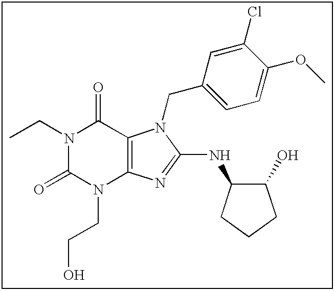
N1(CC)C(=O)N(CCO)C2=C(C1=O)N(CC1=CC=C(OC)C(Cl)=C1)C(NC1C(O)CCC1)=N2
